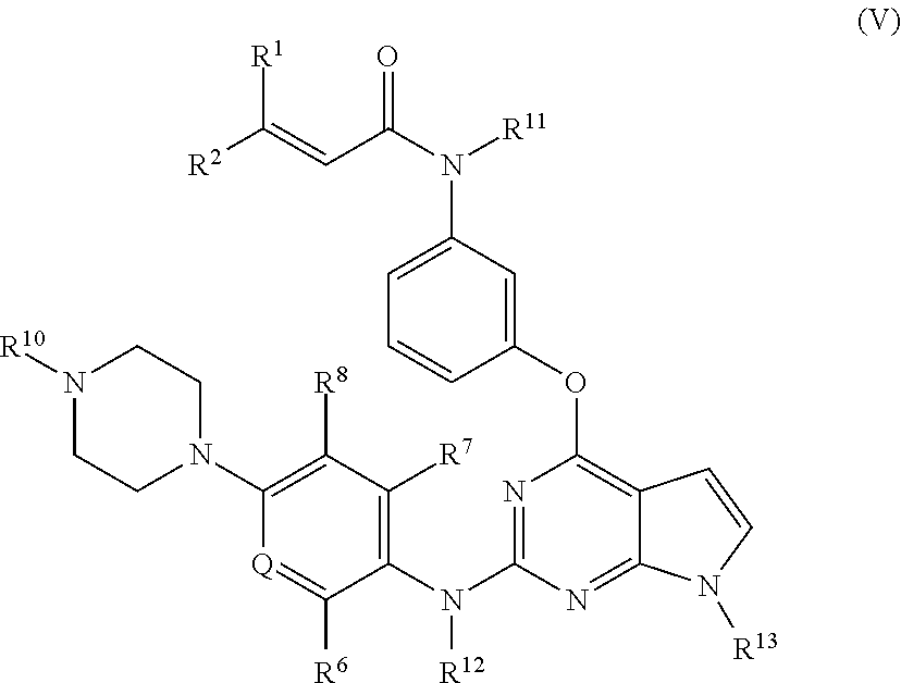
[R1]C(=CC(N([R11])C1=CC=CC(OC2=C3C(=NC(N([R12])C4=C([R7])C([R8])=C(N5CCN([R10])CC5)[Q]=C4[R6])=N2)N([R13])C=C3)=C1)=O)[R2]
